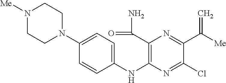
C1(N2CCN([Me])CC2)=CC=C(NC2=C(C(=O)N)N=C(C(=C)[Me])C(Cl)=N2)C=C1
